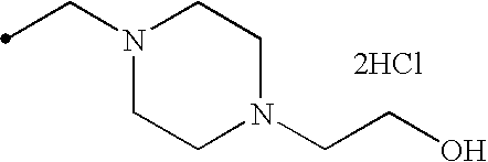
C(N1CCN(CCO)CC1)C.[2HCl]
